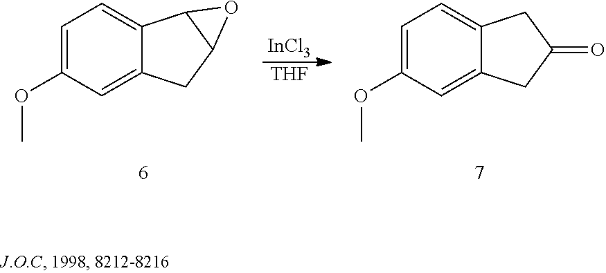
C1=C(OC)C=C2C(=C1)C1C(C2)O1.[InCl3].[THF].C1=C(OC)C=C2C(=C1)CC(=O)C2
